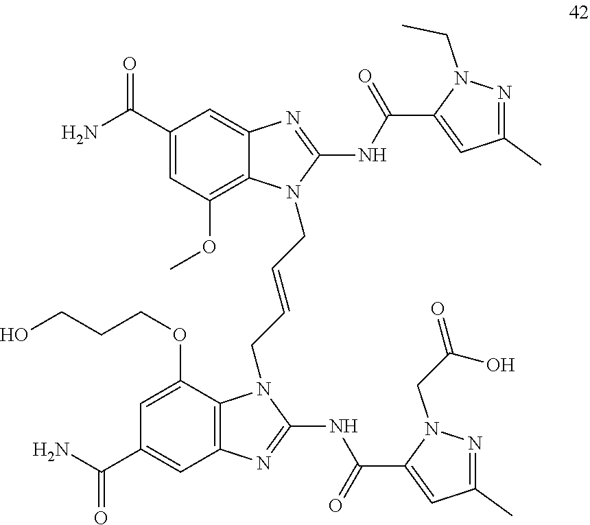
C1(C(N)=O)=CC(OC)=C2C(=C1)N=C(NC(C1=CC(C)=NN1CC)=O)N2CC=CCN1C2=C(C=C(C(N)=O)C=C2OCCCO)N=C1NC(C1=CC(C)=NN1CC(=O)O)=O
